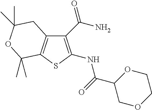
C12=C(SC(NC(=O)C3COCCO3)=C1C(N)=O)C(C)(C)OC(C)(C)C2
